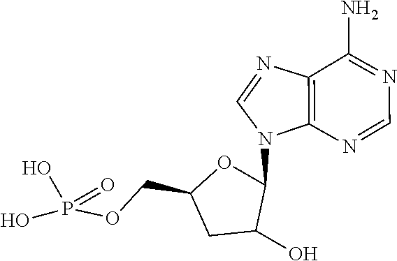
C(C1CC(O)C(N2C3=C(C(N)=NC=N3)N=C2)O1)OP(O)(=O)O
